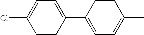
C1=CC(C2=CC=C(C)C=C2)=CC=C1Cl
